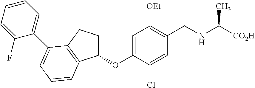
C1=C(OC2CCC3=C2C=CC=C3C2=CC=CC=C2F)C(Cl)=CC(CNC([CO2H])C)=C1[OEt]
